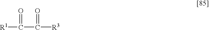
[R1]C(=O)C(=O)[R3]
